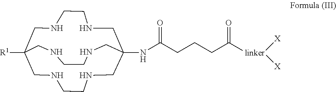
C12([R1])CNCCNCC(NC(CCCC([linker]([X])[X])=O)=O)(CNCCNC1)CNCCNC2
